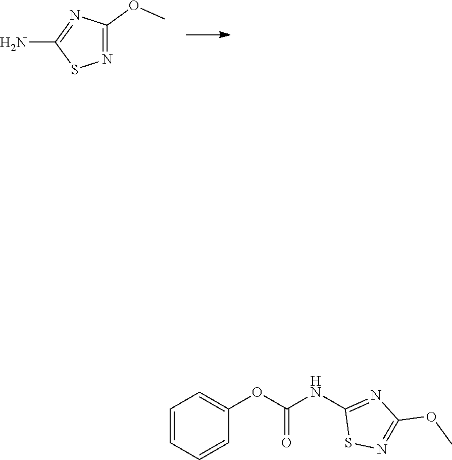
N1=C(OC)N=C(N)S1.C1=CC=CC(OC(=O)NC2=NC(OC)=NS2)=C1
